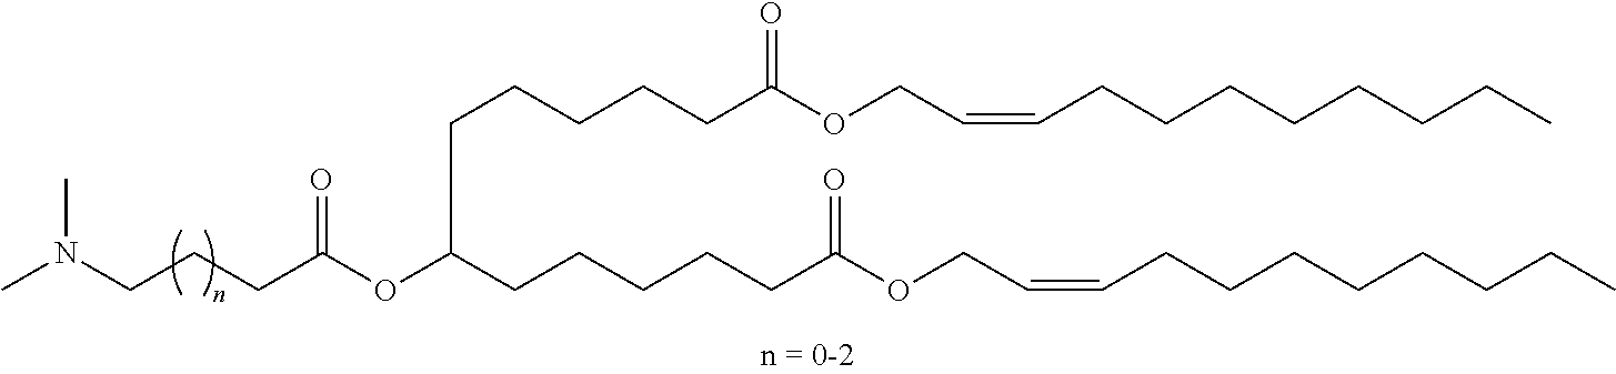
CN(CCCC(OC(CCCCCC(OCC=CCCCCCCCC)=O)CCCCCC(OCC=CCCCCCCCC)=O)=O)C
